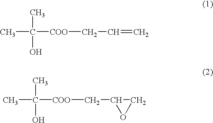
CC([COO]CC=C)(C)O.CC(C)(O)[COO]CC1OC1
